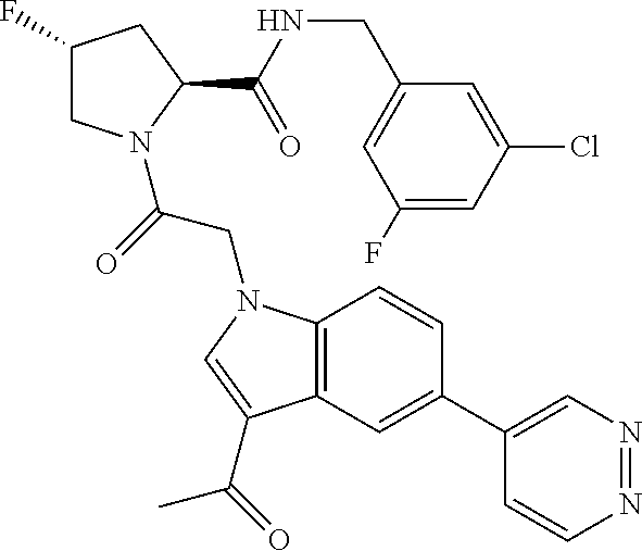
C1(F)CN(C(=O)CN2C3=C(C=C(C4=CN=NC=C4)C=C3)C(C(C)=O)=C2)C(C(NCC2=CC(F)=CC(Cl)=C2)=O)C1
